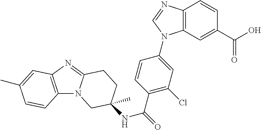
C12=C(N=C3N1CC(NC(=O)C1=C(Cl)C=C(N4C5=C(C=CC(C(O)=O)=C5)N=C4)C=C1)(C)CC3)C=C(C)C=C2
